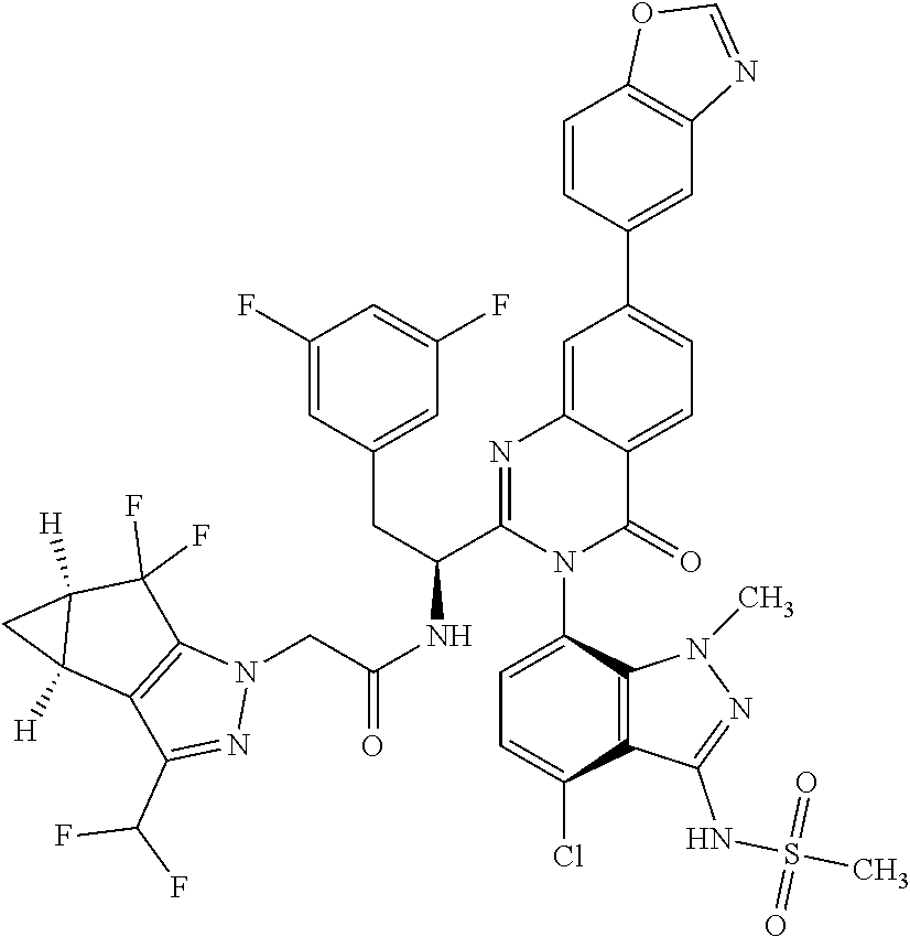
C1=C(N2C(=O)C3=CC=C(C4=CC5=C(C=C4)OC=N5)C=C3N=C2C(NC(CN2C3=C(C(C(F)F)=N2)C2([H])C([H])(C3(F)F)C2)=O)CC2=CC(F)=CC(F)=C2)C2=C(C(Cl)=C1)C(NS(C)(=O)=O)=NN2C
